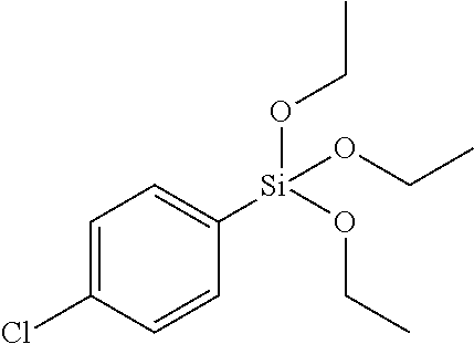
C1=C(Cl)C=CC([Si](OCC)(OCC)OCC)=C1
